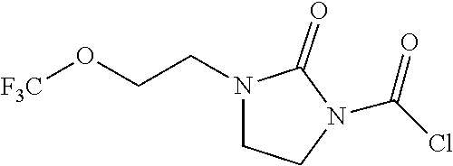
N1(CCO[F3C])CCN(C(Cl)=O)C1=O
